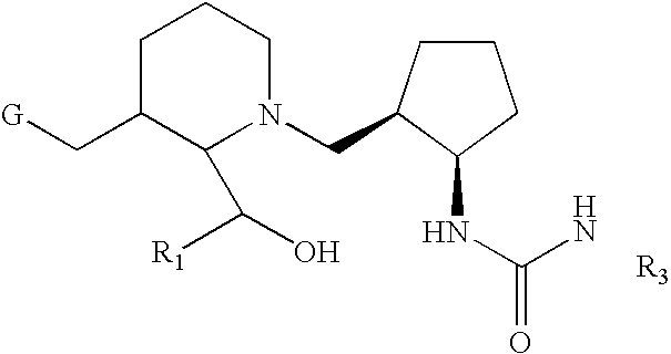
[R3].C1C(C[G])C(C([R1])O)N(CC2CCCC2NC(=O)N)CC1
